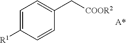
C1=C([R1])C=CC(C[COOR2])=C1
